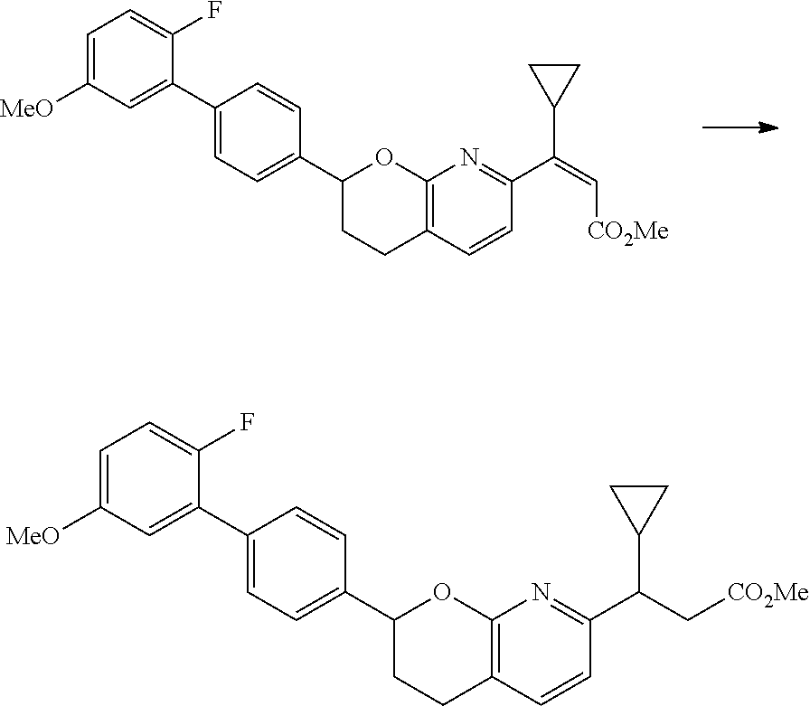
C1(C2=CC=C(C3=CC([MeO])=CC=C3F)C=C2)CCC2=C(O1)N=C(C(C[CO2Me])C1CC1)C=C2.C1(C2=CC=C(C3=CC([MeO])=CC=C3F)C=C2)CCC2=C(O1)N=C(C(=C[CO2Me])C1CC1)C=C2
